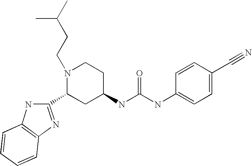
C1=CC(C#N)=CC=C1NC(NC1CCN(CCC(C)C)C(C2=NC3=C(N2)C=CC=C3)C1)=O
